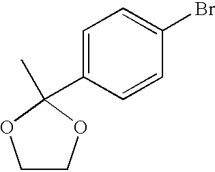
C1(C2(C)OCCO2)=CC=C(Br)C=C1
